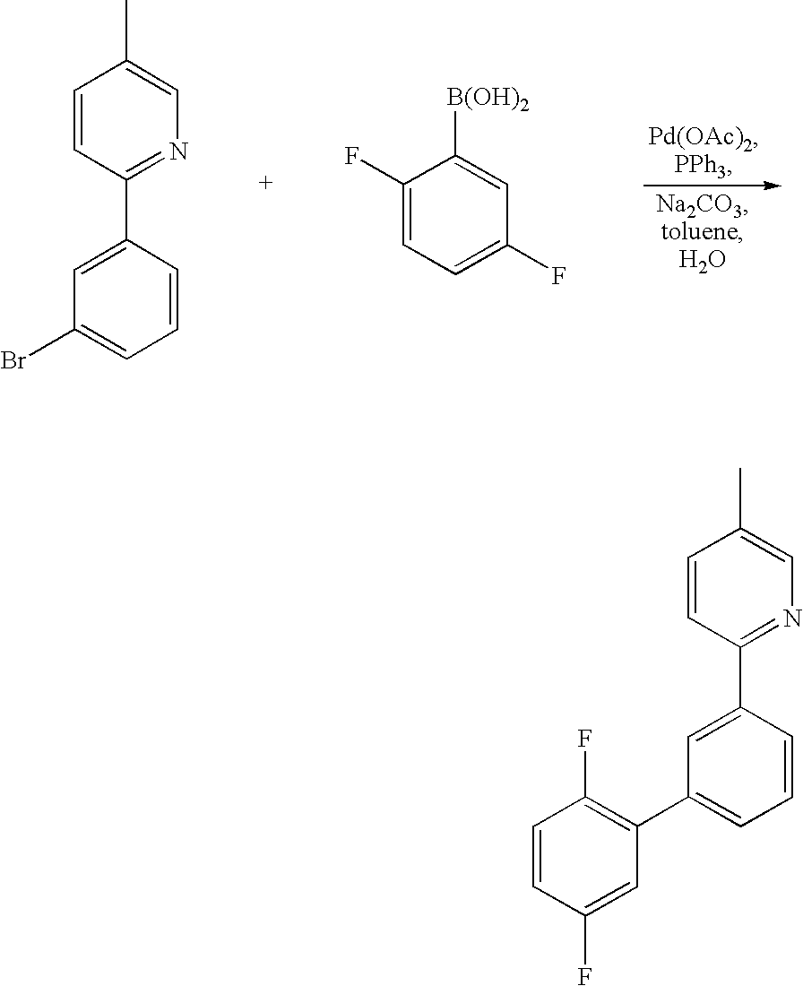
C1=CC(C2=CC(Br)=CC=C2)=NC=C1C.C1(F)=CC=C(F)C=C1[B(OH)2].C1=CC(C2=CC(C3=C(F)C=CC(F)=C3)=CC=C2)=NC=C1C
